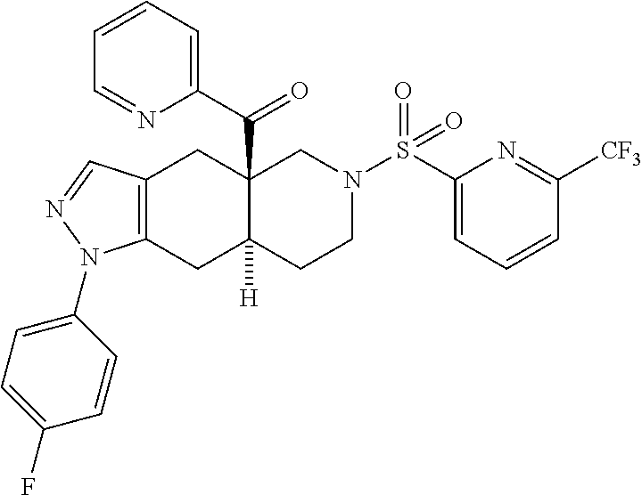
C1(N2C3=C(C=N2)CC2(C(C4=CC=CC=N4)=O)C([H])(C3)CCN(S(C3=CC=CC([CF3])=N3)(=O)=O)C2)=CC=C(F)C=C1
